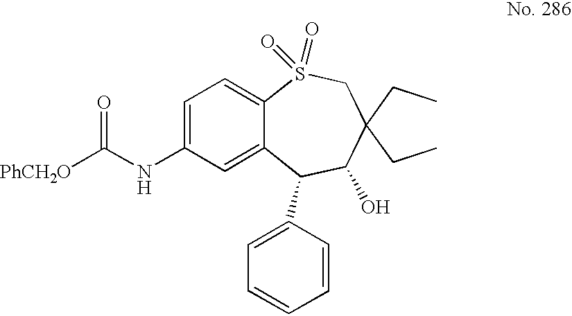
C12=CC=C(NC([PhCH2O])=O)C=C1C(C1=CC=CC=C1)C(O)C(CC)(CC)CS2(=O)=O
